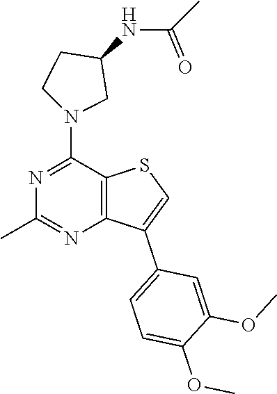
C(NC1CCN(C2=NC(C)=NC3=C2SC=C3C2=CC=C(OC)C(OC)=C2)C1)(C)=O
